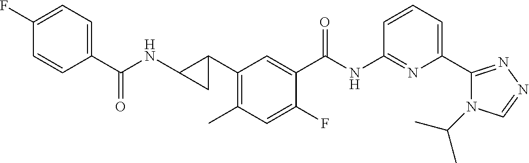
C1(C2CC2NC(C2=CC=C(F)C=C2)=O)=C(C)C=C(F)C(C(NC2=NC(C3=NN=CN3C(C)C)=CC=C2)=O)=C1
